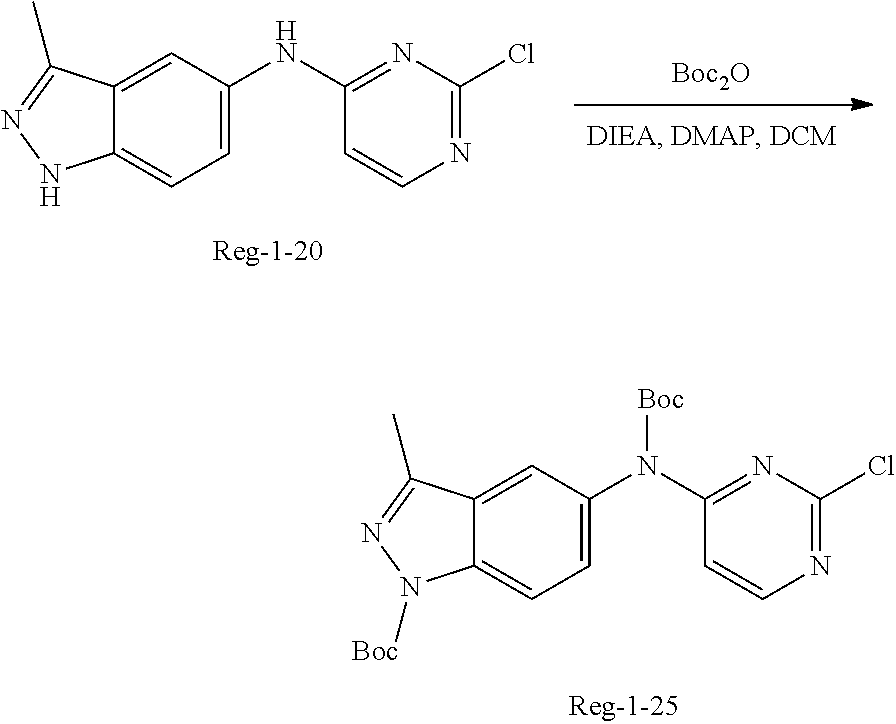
[Boc2O].C12=CC=C(NC3=NC(Cl)=NC=C3)C=C1C(C)=NN2.C12=CC=C(N(C3=NC(Cl)=NC=C3)[Boc])C=C1C(C)=NN2[Boc]
